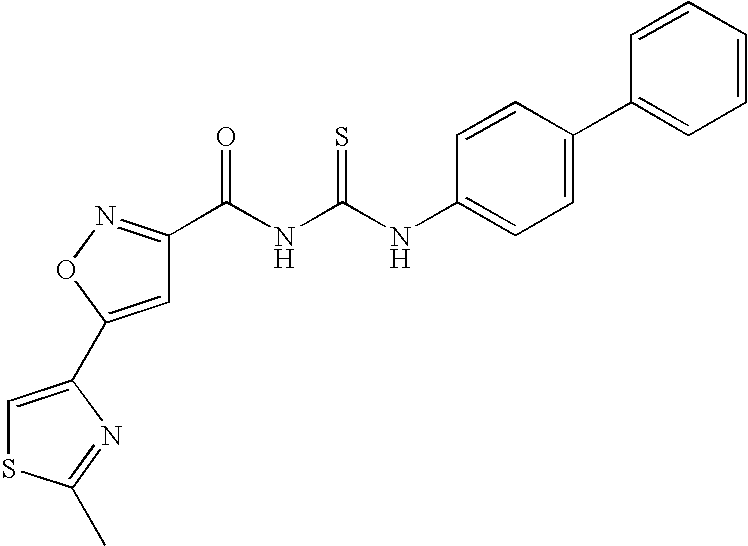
N(C(=S)NC(=O)C1=NOC(C2=CSC(C)=N2)=C1)C1=CC=C(C2=CC=CC=C2)C=C1
